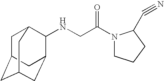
C1C2CC3CC(C(NCC(N4CCCC4C#N)=O)C1C3)C2
